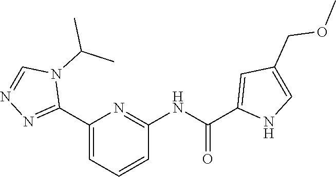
C1(C2=NN=CN2C(C)C)=CC=CC(NC(=O)C2=CC(COC)=CN2)=N1
